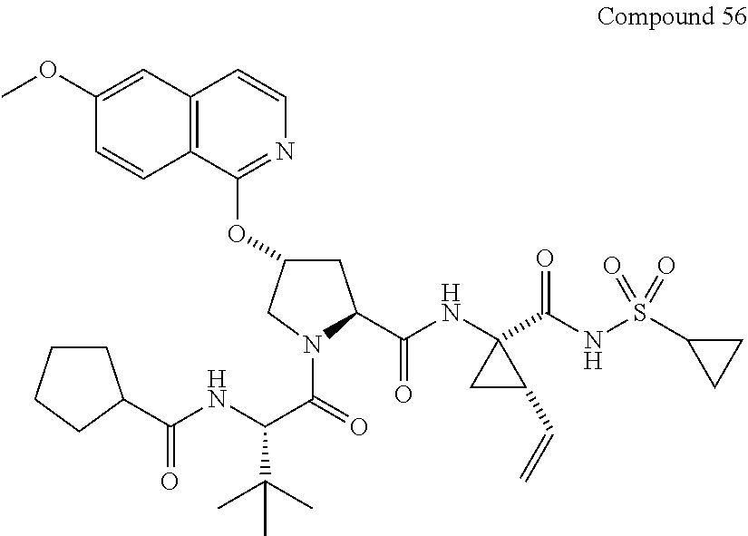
C1(OC)=CC2=C(C=C1)C(OC1CC(C(=O)NC3(C(NS(C4CC4)(=O)=O)=O)CC3C=C)N(C(=O)C(NC(=O)C3CCCC3)C(C)(C)C)C1)=NC=C2
